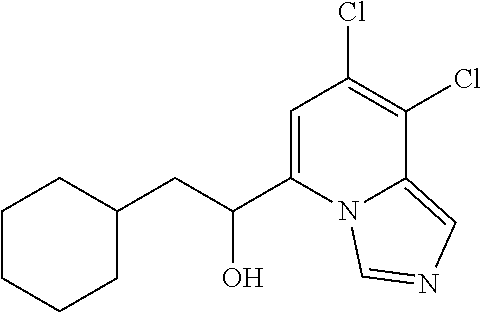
C1=C(C(O)CC2CCCCC2)N2C(=CN=C2)C(Cl)=C1Cl
